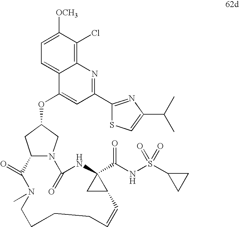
C1=C([OCH3])C(Cl)=C2C(=C1)C(OC1CN3C(C1)C(=O)N(C)CCCCC=CC1C(C(NS(C4CC4)(=O)=O)=O)(NC3=O)C1)=CC(C1=NC(C(C)C)=CS1)=N2
